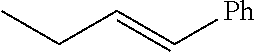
CCC=C[Ph]
